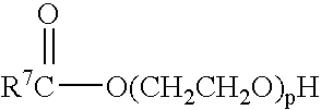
[R7C](=O)[O(CH2CH2O)pH]
